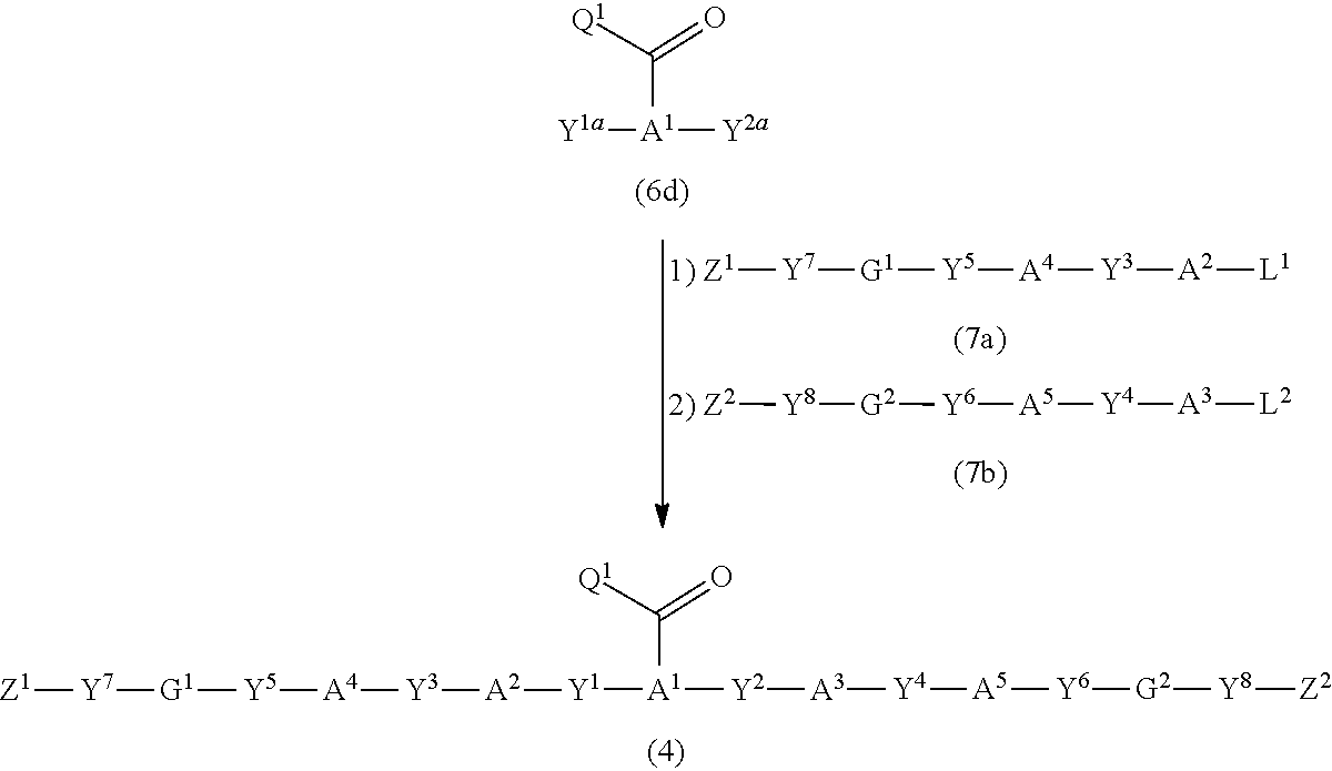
[Y8]([Z2])[G2][Y6][A5][Y4][A3][Y2][A1]([Y1][A2][Y3][A4][Y5][G1][Y7][Z1])C([Q1])=O.[A1]([Y2a])([Y1a])C([Q1])=O.[A2]([L1])[Y3][A4][Y5][G1][Y7][Z1].[A3]([L2])[Y4][A5][Y6][G2][Y8][Z2]
